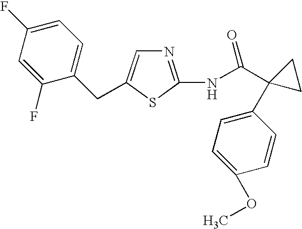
N1=C(NC(C2(C3=CC=C(OC)C=C3)CC2)=O)SC(CC2=CC=C(F)C=C2F)=C1
